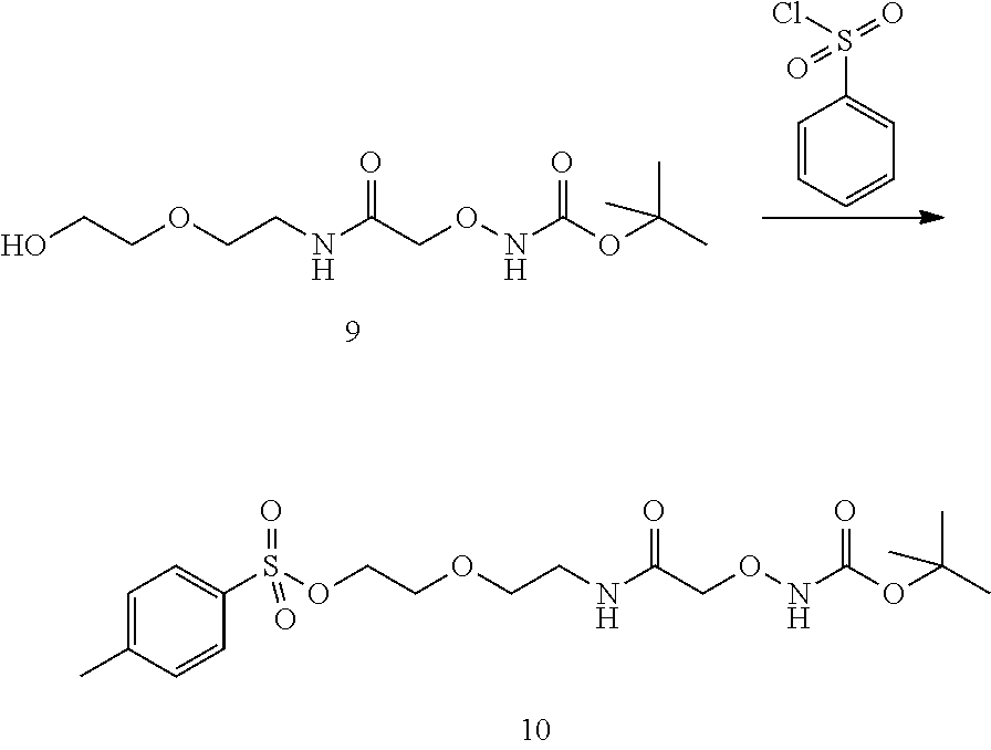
C1=CC=CC=C1S(Cl)(=O)=O.OCCOCCNC(CONC(OC(C)(C)C)=O)=O.C1(S(OCCOCCNC(CONC(OC(C)(C)C)=O)=O)(=O)=O)=CC=C(C)C=C1
